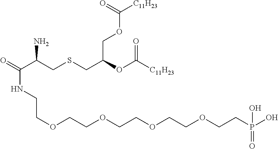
O=C(C(CSCC(OC([C11H23])=O)COC([C11H23])=O)N)NCCOCCOCCOCCOCCP(O)(=O)O
